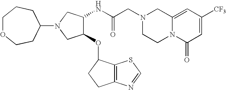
C12=CC([CF3])=CC(=O)N1CCN(CC(NC1C(OC3C4=C(CC3)N=CS4)CN(C3CCOCCC3)C1)=O)C2
